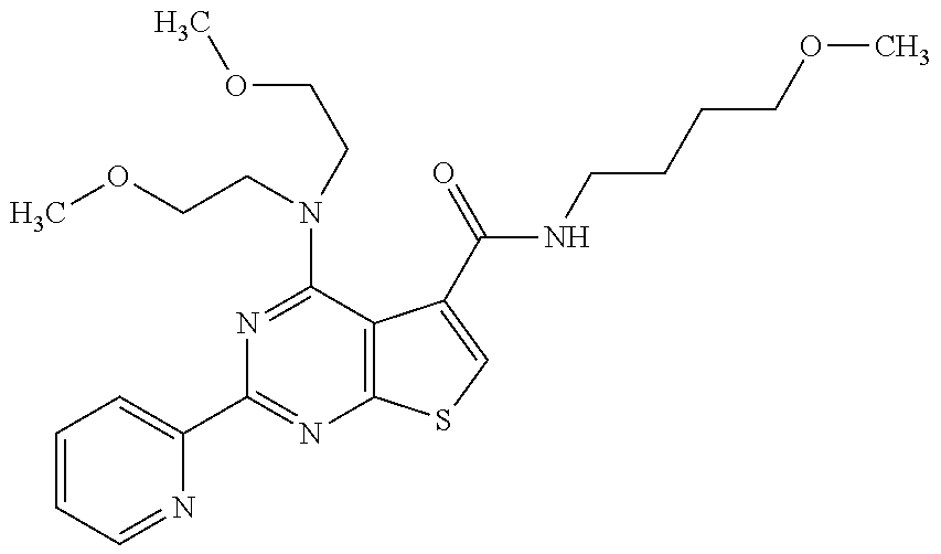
C1=CC=NC(C2=NC3=C(C(N(CCOC)CCOC)=N2)C(C(NCCCCOC)=O)=CS3)=C1
